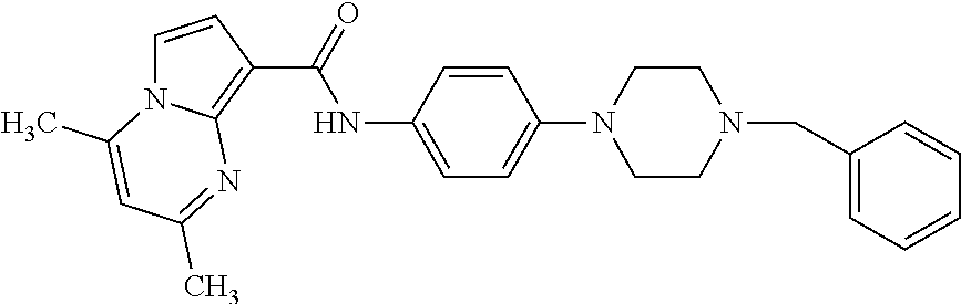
C(NC1=CC=C(N2CCN(CC3=CC=CC=C3)CC2)C=C1)(=O)C1=C2N(C=C1)C(C)=CC(C)=N2
